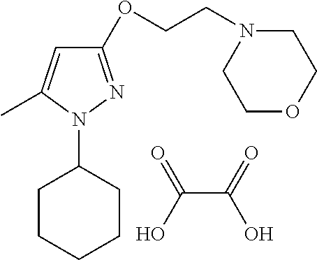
OC(=O)C(O)=O.C1CCCCC1N1N=C(OCCN2CCOCC2)C=C1C
